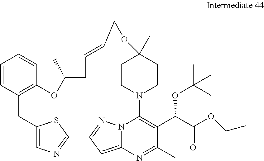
C1=CC2=C(C=C1)OC(C)CC=CCOC1(C)CCN(C3=C(C(C(OCC)=O)OC(C)(C)C)C(C)=NC4=CC(=NN43)C3=NC=C(C2)S3)CC1
